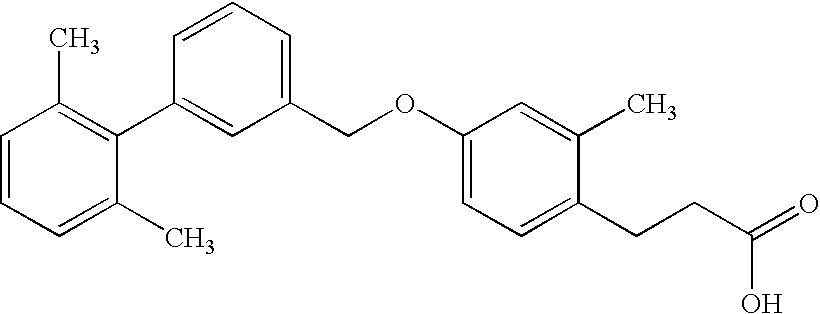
C1=CC=C(C)C(C2=CC(COC3=CC=C(CCC(=O)O)C(C)=C3)=CC=C2)=C1C
